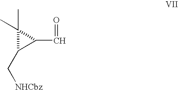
C([NHCbz])C1C(C=O)C1(C)C
